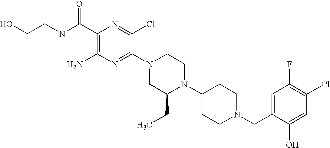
C1(C(NCCO)=O)=C(N)N=C(N2CC(CC)N(C3CCN(CC4=CC(F)=C(Cl)C=C4O)CC3)CC2)C(Cl)=N1
